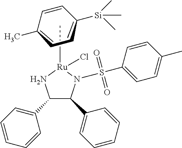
C1(C2=CC=CC=C2)C(C2=CC=CC=C2)N(S(C2=CC=C(C)C=C2)(=O)=O)[Ru](CC)(Cl)N1.[Si](C1C=CC(C)CC1)(C)(C)C
